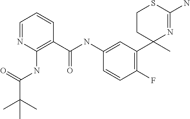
C1=C(NC(C2=C(NC(C(C)(C)C)=O)N=CC=C2)=O)C=CC(F)=C1C1(C)N=C(N)SCC1
